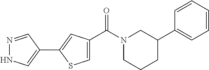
N1=CC(C2=CC(C(N3CCCC(C4=CC=CC=C4)C3)=O)=CS2)=CN1
